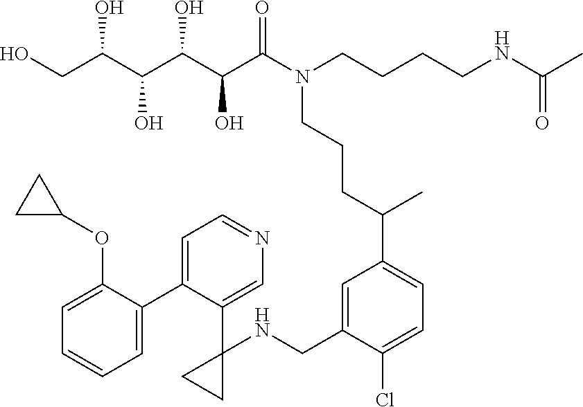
OCC(C(C(C(C(N(CCCCNC(C)=O)CCCC(C)C1=CC=C(Cl)C(CNC2(C3=CN=CC=C3C3=CC=CC=C3OC3CC3)CC2)=C1)=O)O)O)O)O
